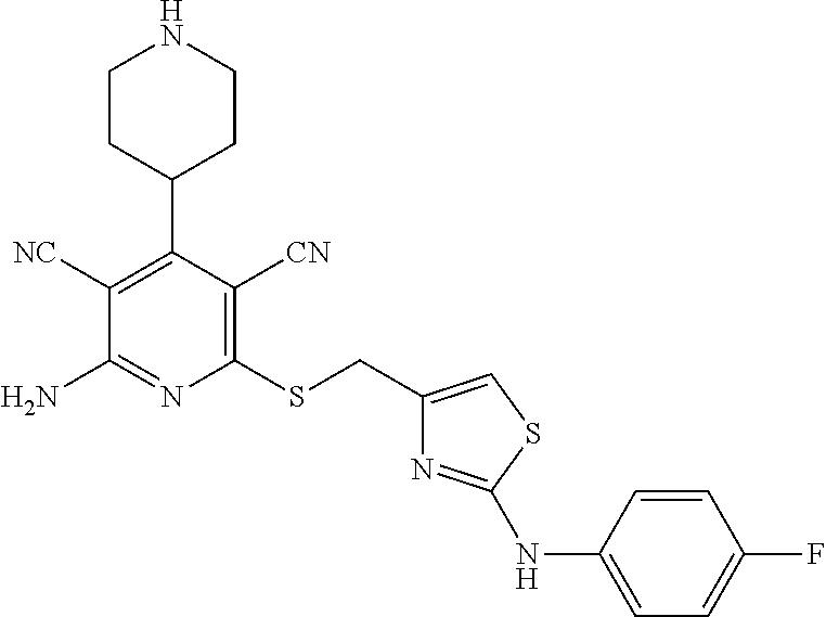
C1(CSC2=C([CN])C(C3CCNCC3)=C([NC])C(N)=N2)=CSC(NC2=CC=C(F)C=C2)=N1
